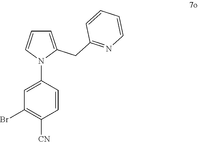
C1(Br)=C([CN])C=CC(N2C(CC3=NC=CC=C3)=CC=C2)=C1
